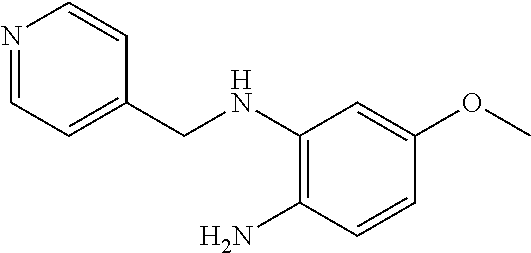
C1(CNC2=C(N)C=CC(OC)=C2)=CC=NC=C1
